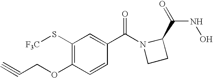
C1(S[F3C])=C(OCC#C)C=CC(C(N2CCC2C(=O)NO)=O)=C1
